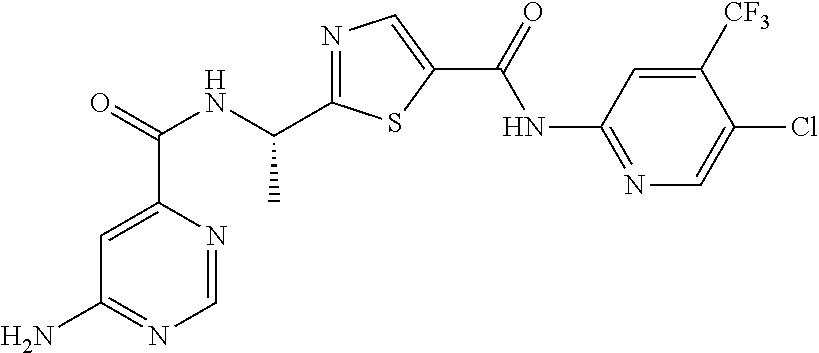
C1=NC(C(=O)NC(C2=NC=C(C(=O)NC3=NC=C(Cl)C([CF3])=C3)S2)C)=CC(N)=N1
